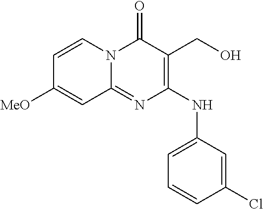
C1=CN2C(=NC(NC3=CC=CC(Cl)=C3)=C(CO)C2=O)C=C1[MeO]
